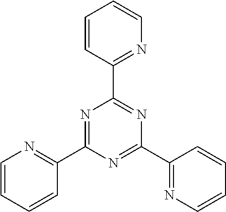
C1=CC(C2=NC(C3=NC=CC=C3)=NC(C3=NC=CC=C3)=N2)=NC=C1
